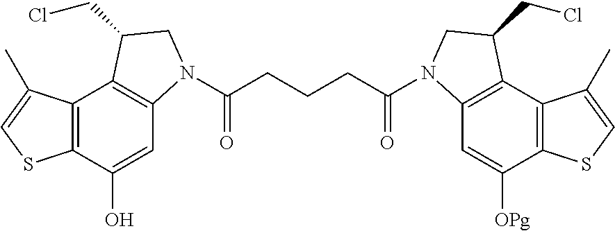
C12=C(C(O)=CC3=C1C(CCl)CN3C(CCCC(=O)N1C3=C(C4=C(C([OPg])=C3)SC=C4C)C(CCl)C1)=O)SC=C2C
